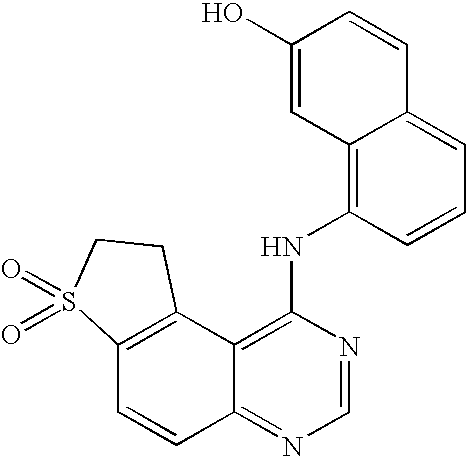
C12=C(C3=C(NC4=C5C(=CC=C4)C=CC(O)=C5)N=CN=C3C=C1)CCS2(=O)=O
